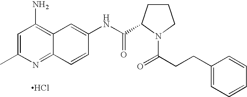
Cl.C12=NC(C)=CC(N)=C1C=C(NC(=O)C1CCCN1C(=O)CCC1=CC=CC=C1)C=C2
